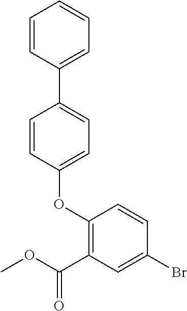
C1=CC(OC2=C(C(OC)=O)C=C(Br)C=C2)=CC=C1C1=CC=CC=C1
